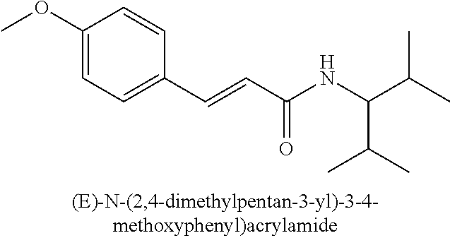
C1(OC)=CC=C(C=CC(NC(C(C)C)C(C)C)=O)C=C1
